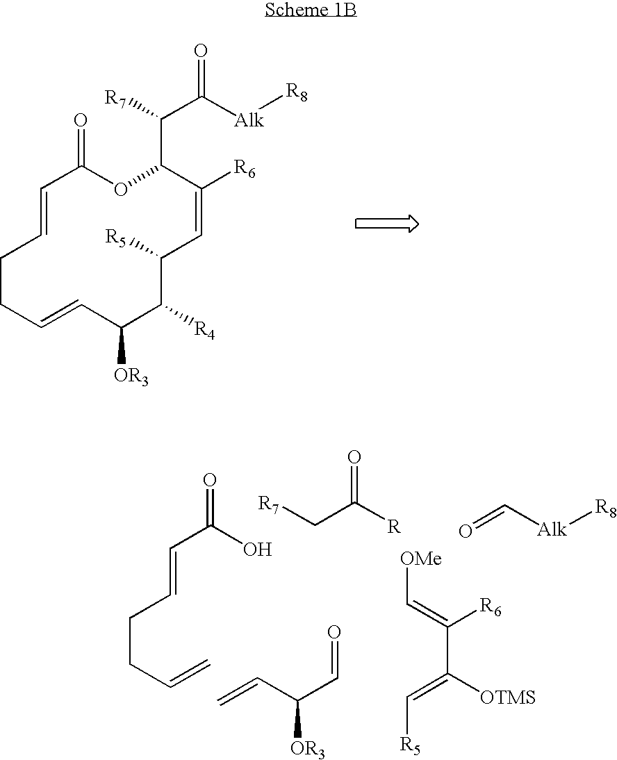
C1CC=CC([OR3])C([R4])C([R5])C=C([R6])C(C(C([Alk][R8])=O)[R7])OC(=O)C=C1.C(CC=C)C=CC(O)=O.C=CC(C=O)[OR3].[R7]CC([R])=O.[OMe]C=C([R6])C(=C[R5])[OTMS].O=C[Alk][R8]
